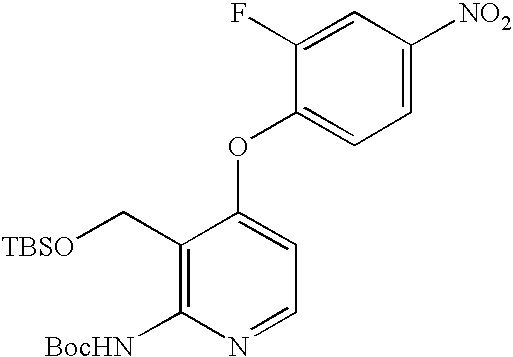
C1(C[TBSO])=C([BocHN])N=CC=C1OC1=CC=C([NO2])C=C1F
